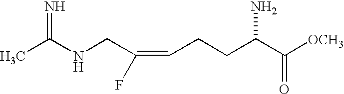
CC(NCC(=CCCC(C([OCH3])=O)N)F)=N
